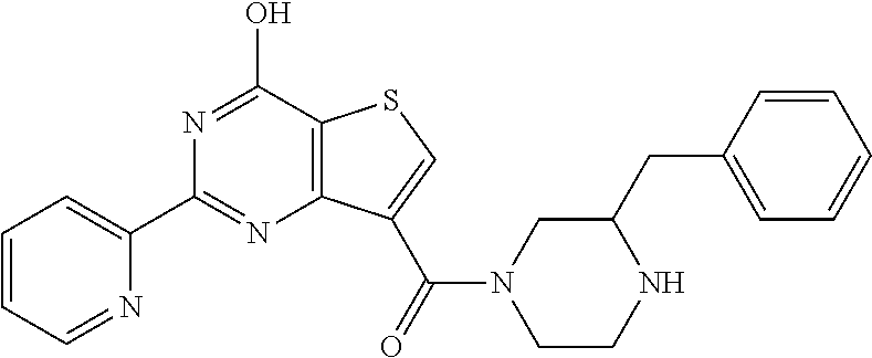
C1=CC=NC(C2=NC3=C(C(O)=N2)SC=C3C(=O)N2CCNC(CC3=CC=CC=C3)C2)=C1
